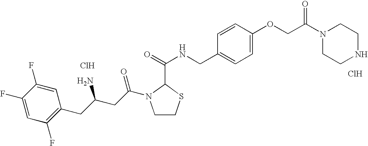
Cl.C1(F)=CC(F)=C(CC(CC(=O)N2CCSC2C(=O)NCC2=CC=C(OCC(N3CCNCC3)=O)C=C2)N)C=C1F.Cl
